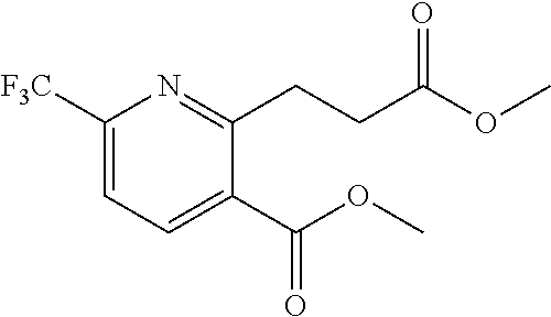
C1(C(OC)=O)=CC=C([F3C])N=C1CCC(OC)=O
